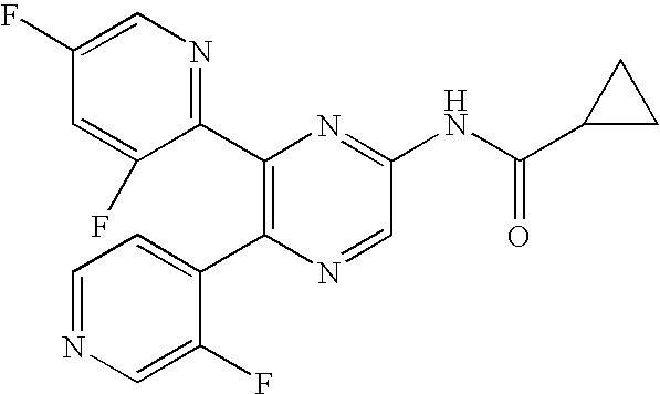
C1(C2=C(C3=CC=NC=C3F)N=CC(NC(=O)C3CC3)=N2)=NC=C(F)C=C1F
